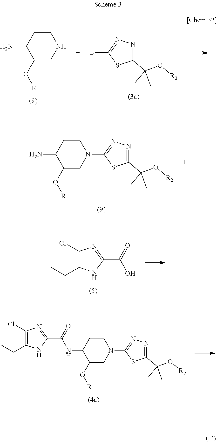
C1(N)C(O[R])CNCC1.C1([L])=NN=C(C(O[R2])(C)C)S1.C1(N)C(O[R])CN(C2=NN=C(C(O[R2])(C)C)S2)CC1.C1(Cl)=C(CC)NC(C(=O)O)=N1.C1(Cl)=C(CC)NC(C(=O)NC2C(O[R])CN(C3=NN=C(C(O[R2])(C)C)S3)CC2)=N1
